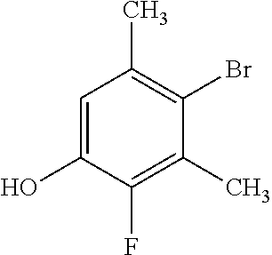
C1=C(O)C(F)=C(C)C(Br)=C1C
